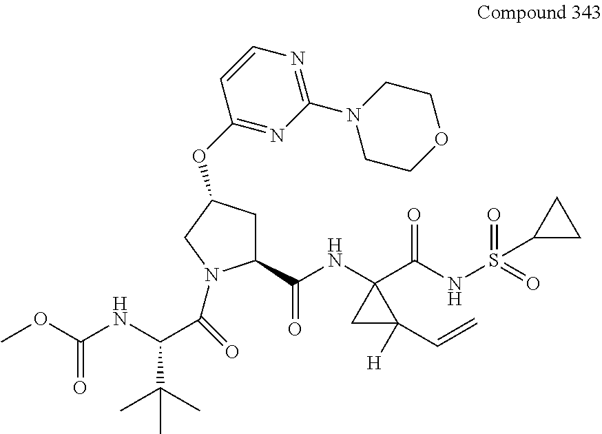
C1(C(NC2(C(NS(=O)(=O)C3CC3)=O)CC2([H])C=C)=O)CC(OC2=NC(N3CCOCC3)=NC=C2)CN1C(=O)C(NC(OC)=O)C(C)(C)C
